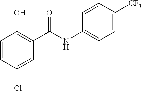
C1=CC(Cl)=CC(C(NC2=CC=C([CF3])C=C2)=O)=C1O
